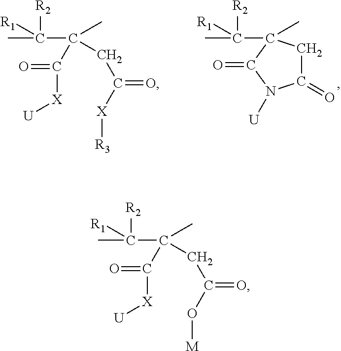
C(C(C)(CC([X][R3])=O)C([X][U])=O)([R2])([R1])C.C([R2])([R1])(C1(C)CC(=O)N([U])C1=O)C.C(C(C)(CC(O[M])=O)C([X][U])=O)([R2])([R1])C
